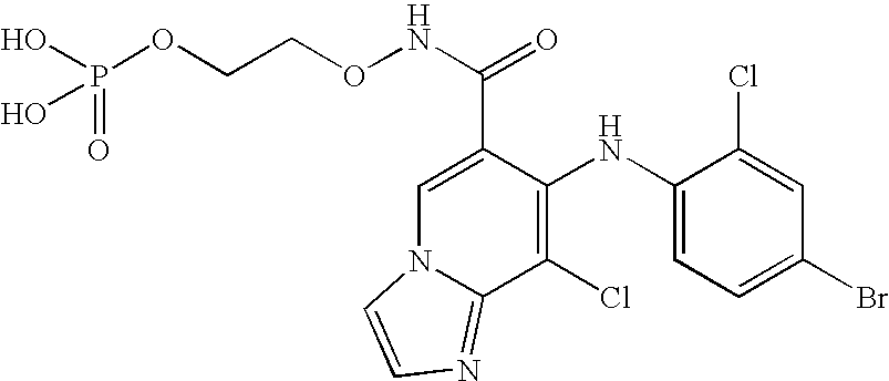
C1(NC2=C(Cl)C3=NC=CN3C=C2C(NOCCOP(=O)(O)O)=O)=CC=C(Br)C=C1Cl
